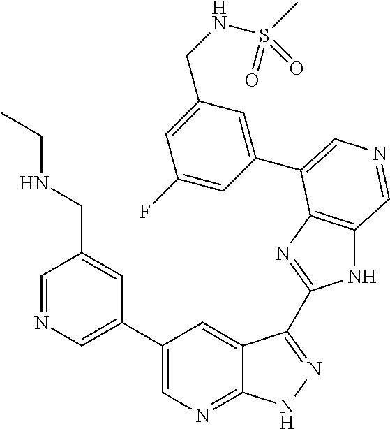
C1(C2=CN=CC(CNCC)=C2)=CN=C2C(=C1)C(C1=NC3=C(N1)C=NC=C3C1=CC(CNS(C)(=O)=O)=CC(F)=C1)=NN2
